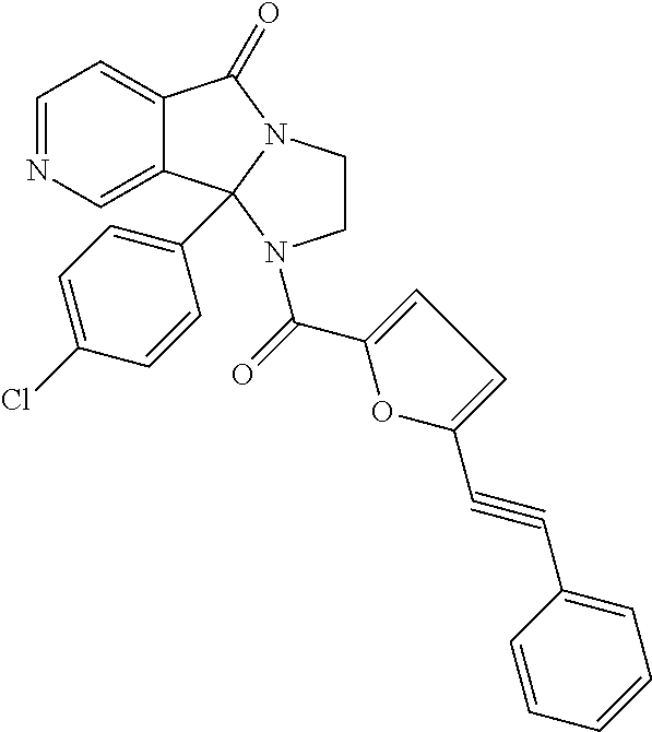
C1=NC=C2C(=C1)C(=O)N1CCN(C(C3=CC=C(C#CC4=CC=CC=C4)O3)=O)C21C1=CC=C(Cl)C=C1
